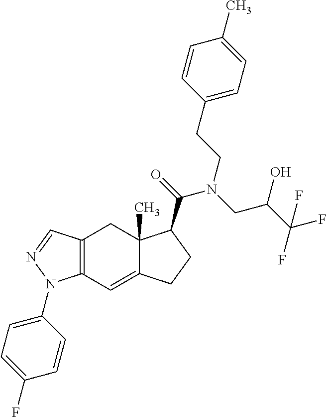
C12=C(C=C3C(C)(C1)C(C(=O)N(CC(C(F)(F)F)O)CCC1=CC=C(C)C=C1)CC3)N(C1=CC=C(F)C=C1)N=C2
